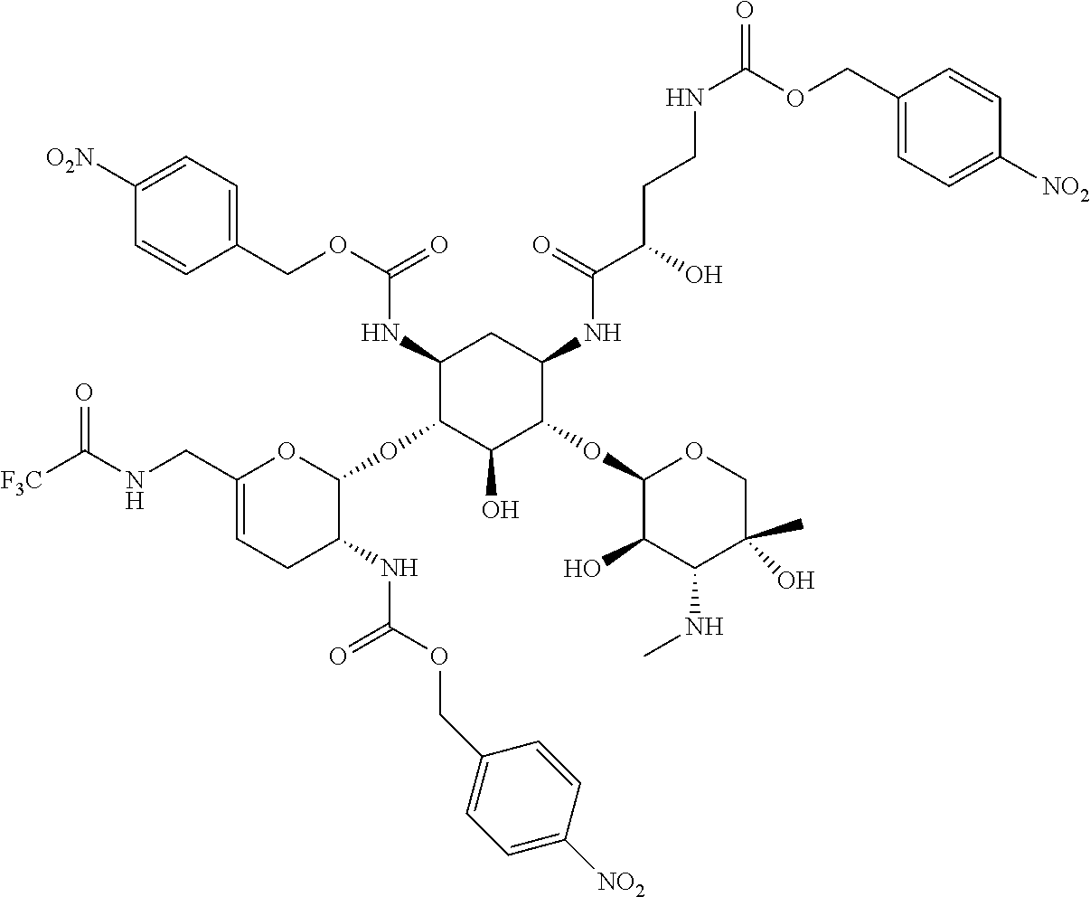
C1(NC(OCC2=CC=C([O2N])C=C2)=O)C(OC2OC(CNC([F3C])=O)=CCC2NC(=O)OCC2=CC=C([NO2])C=C2)C(O)C(OC2C(O)C(NC)C(C)(O)CO2)C(NC(C(CCNC(OCC2=CC=C([NO2])C=C2)=O)O)=O)C1
